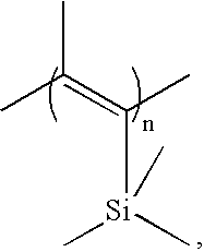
CC(C)=C(C)[Si](C)(C)C
